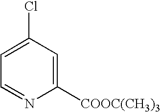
C1([COOC(CH3)3])=CC(Cl)=CC=N1
